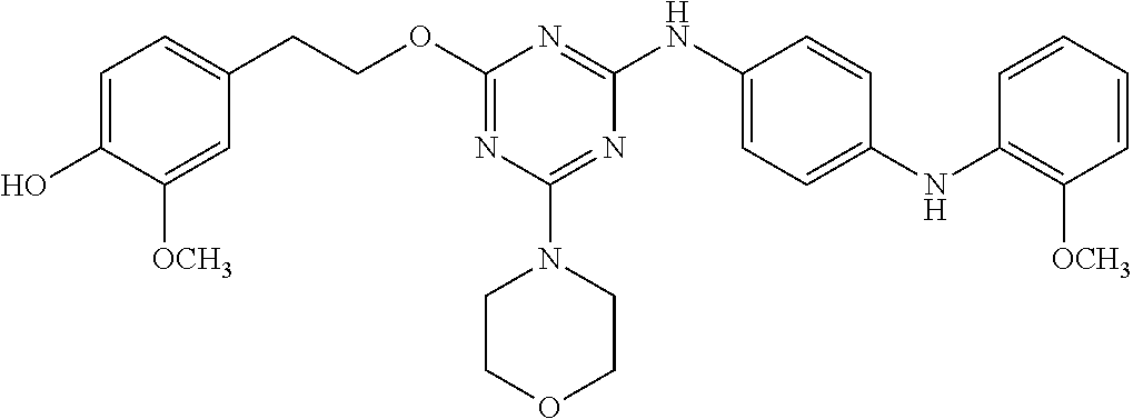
O(C1=NC(N2CCOCC2)=NC(NC2=CC=C(NC3=C([OCH3])C=CC=C3)C=C2)=N1)CCC1=CC=C(O)C([OCH3])=C1
